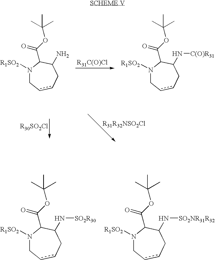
N1([R1SO2])CccCC(N)C1C(OC(C)(C)C)=O.N1([R1SO2])CccCC(N[C(O)R31])C1C(OC(C)(C)C)=O.N1([R1SO2])CccCC(N[SO2R30])C1C(OC(C)(C)C)=O.N1([R1SO2])CccCC(N[SO2NR31R32])C1C(OC(C)(C)C)=O
